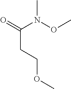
O=C(N(OC)C)CCOC
